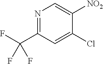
N1=C(C(F)(F)F)C=C(Cl)C([NO2])=C1
